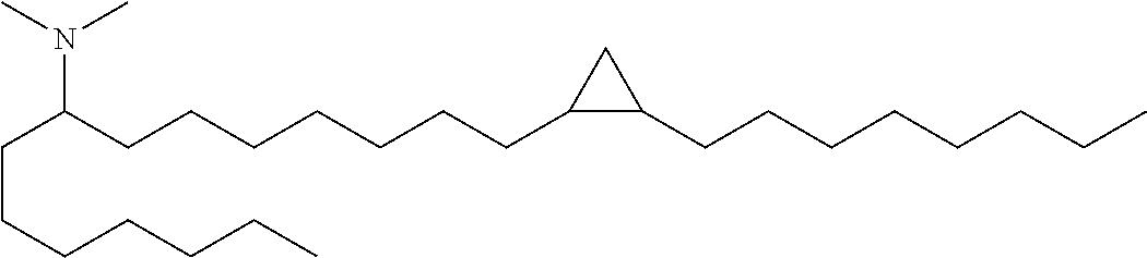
C(CCCCCC)C(CCCCCCCC1C(CCCCCCCC)C1)N(C)C
